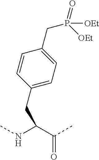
C1=CC(CC(NC)C(C)=O)=CC=C1CP([OEt])(=O)[OEt]
